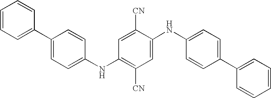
C1(C2=CC=CC=C2)=CC=C(NC2=C([CN])C=C(NC3=CC=C(C4=CC=CC=C4)C=C3)C([CN])=C2)C=C1
